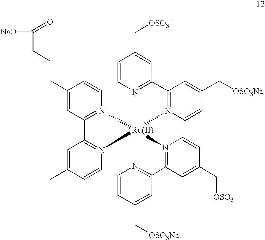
C1(CCCC([NaO])=O)=CC2=N(C=C1)[Ru]13(N4=C2C=C(C)C=C4)(N2=C(C=C(C[OSO3-])C=C2)C2=N1C=CC(C[OSO3Na])=C2)N1=C(C=C(C[OSO3Na])C=C1)C1=N3C=CC(C[OSO3-])=C1
